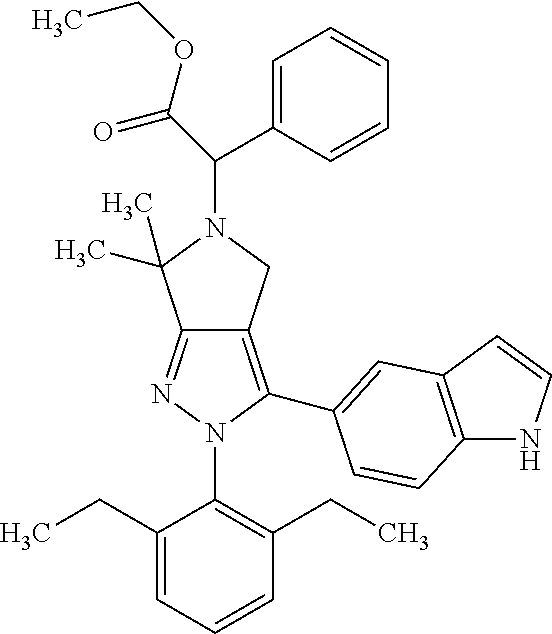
C12=NN(C3=C(CC)C=CC=C3CC)C(C3=CC4=C(NC=C4)C=C3)=C1CN(C(C1=CC=CC=C1)C(=O)OCC)C2(C)C
